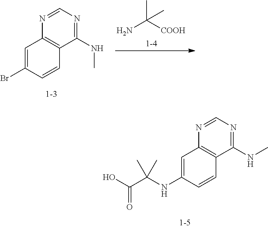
C1=C(Br)C=CC2=C1N=CN=C2NC.NC([COOH])(C)C.C1=C(NC(C(O)=O)(C)C)C=CC2=C1N=CN=C2NC
